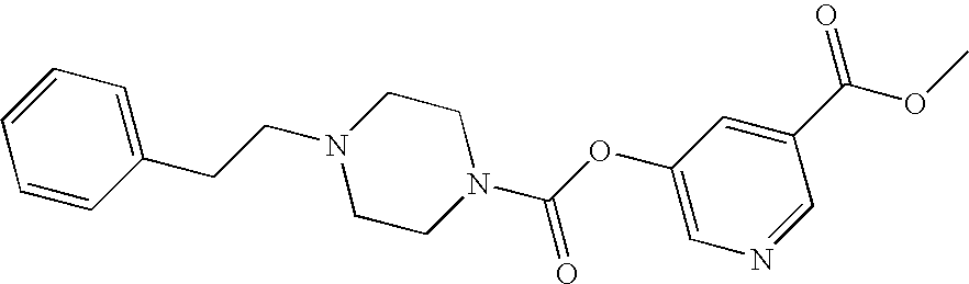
C1=CC(CCN2CCN(C(OC3=CN=CC(C(=O)OC)=C3)=O)CC2)=CC=C1
